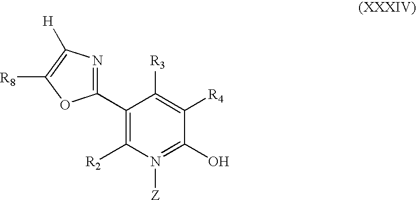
C1(C2=NC([H])=C([R8])O2)=C([R2])N([Z])=C(O)C([R4])=C1[R3]
